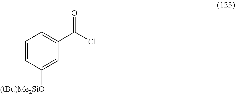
C1=CC([(tBu)Me2SiO])=CC(C(Cl)=O)=C1
